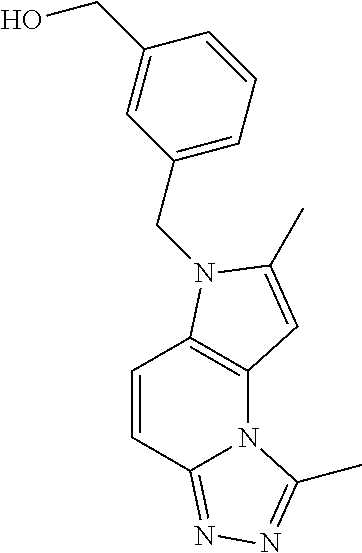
C1=CC2=NN=C(C)N2C2=C1N(CC1=CC=CC(CO)=C1)C(C)=C2
